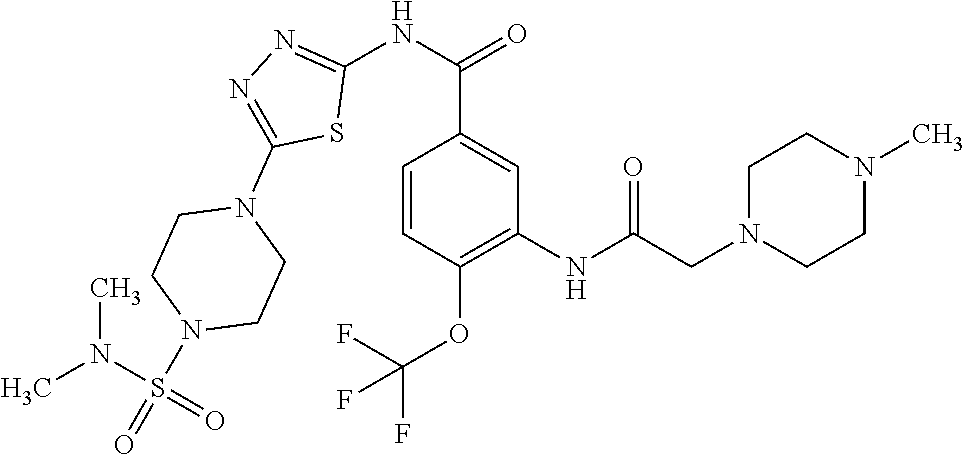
N(C1=NN=C(N2CCN(S(=O)(N(C)C)=O)CC2)S1)C(=O)C1=CC(NC(CN2CCN(C)CC2)=O)=C(OC(F)(F)F)C=C1
